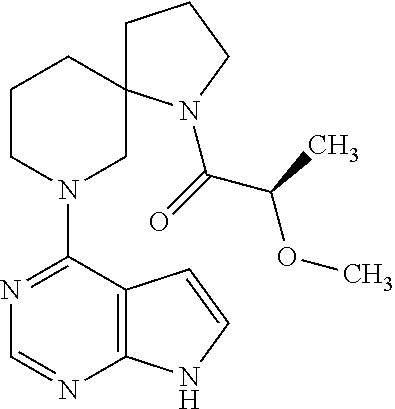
N1=C(N2CC3(CCC2)CCCN3C(=O)C(OC)C)C2=C(N=C1)NC=C2
